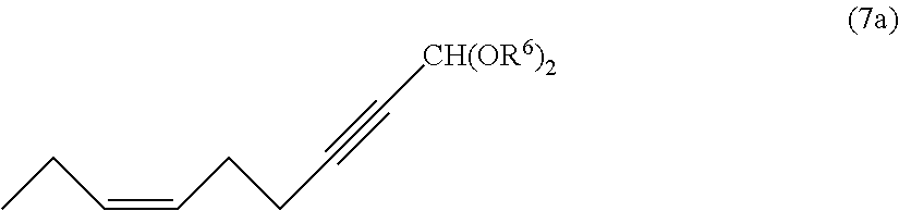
CCC=CCCC#C[CH(OR6)2]
